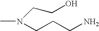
CN(CCCN)CCO
